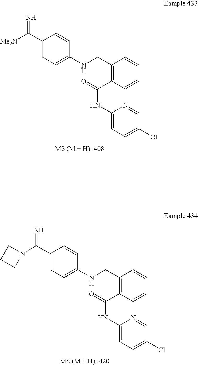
N=C(C1=CC=C(NCC2=C(C(=O)NC3=CC=C(Cl)C=N3)C=CC=C2)C=C1)N1CCC1.N=C(C1=CC=C(NCC2=C(C(=O)NC3=CC=C(Cl)C=N3)C=CC=C2)C=C1)[Me2N]
